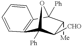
C12=C(C3([Ph])OC1([Ph])C([Me])C3[CHO])C=CC=C2
